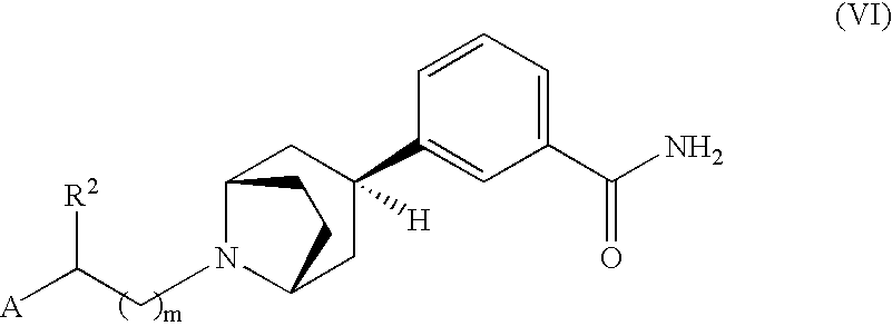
C12N(CC([A])[R2])C(CC(C3=CC(C(N)=O)=CC=C3)([H])C1)CC2
